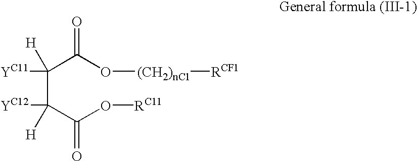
C(C(C(O[RC11])=O)([YC12])[H])(C(O[(CH2)nC1][RCF1])=O)([H])[YC11]
